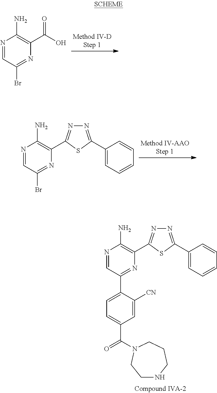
N1=CC(Br)=NC(C(O)=O)=C1N.N1=CC(Br)=NC(C2=NN=C(C3=CC=CC=C3)S2)=C1N.N1=CC(C2=CC=C(C(=O)N3CCCNCC3)C=C2[CN])=NC(C2=NN=C(C3=CC=CC=C3)S2)=C1N
